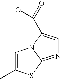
C1=C(C)SC2=NC=C(C(=O)O)N12
